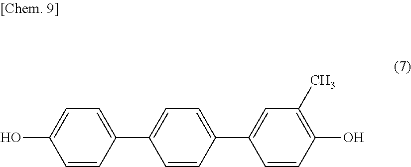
C1=CC(O)=C(C)C=C1C1=CC=C(C2=CC=C(O)C=C2)C=C1
